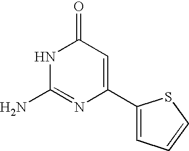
C1(=O)NC(N)=NC(C2=CC=CS2)=C1
